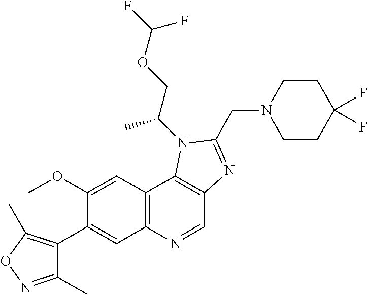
C1(OC)=CC2=C(C=C1C1=C(C)ON=C1C)N=CC1=C2N(C(C)COC(F)F)C(CN2CCC(F)(F)CC2)=N1
